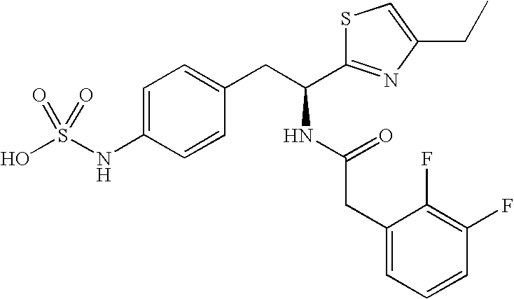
C1=C(NS(O)(=O)=O)C=CC(CC(C2=NC(CC)=CS2)NC(CC2=CC=CC(F)=C2F)=O)=C1
